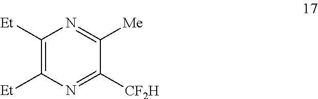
C1([Et])=C([Et])N=C([CF2H])C([Me])=N1
